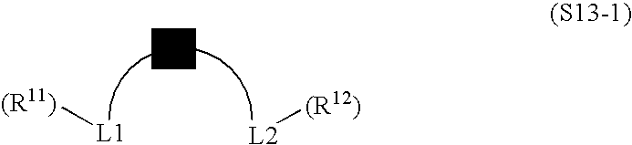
[(R11)][L1].[L2][(R12)]
